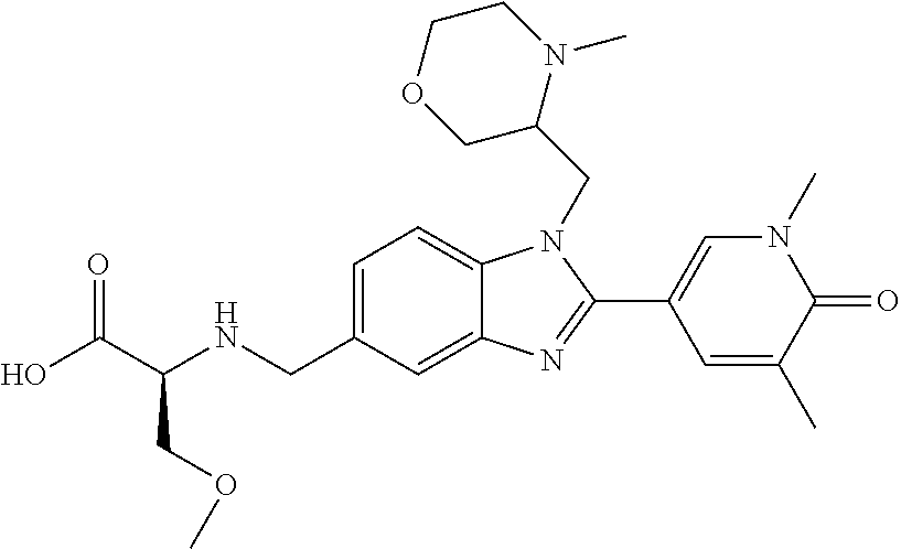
C1=C(CNC(C(O)=O)COC)C=C2C(=C1)N(CC1N(C)CCOC1)C(C1=CN(C)C(=O)C(C)=C1)=N2
